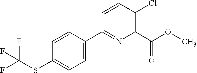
FC(SC1=CC=C(C2=NC(C(OC)=O)=C(Cl)C=C2)C=C1)(F)F
